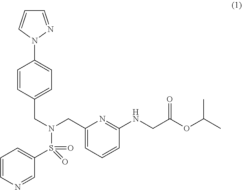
C1=CN=CC(S(N(CC2=CC=C(N3N=CC=C3)C=C2)CC2=CC=CC(NCC(OC(C)C)=O)=N2)(=O)=O)=C1
